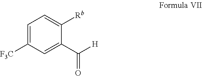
C1=C([F3C])C=C(C(=O)[H])C([Rb])=C1
